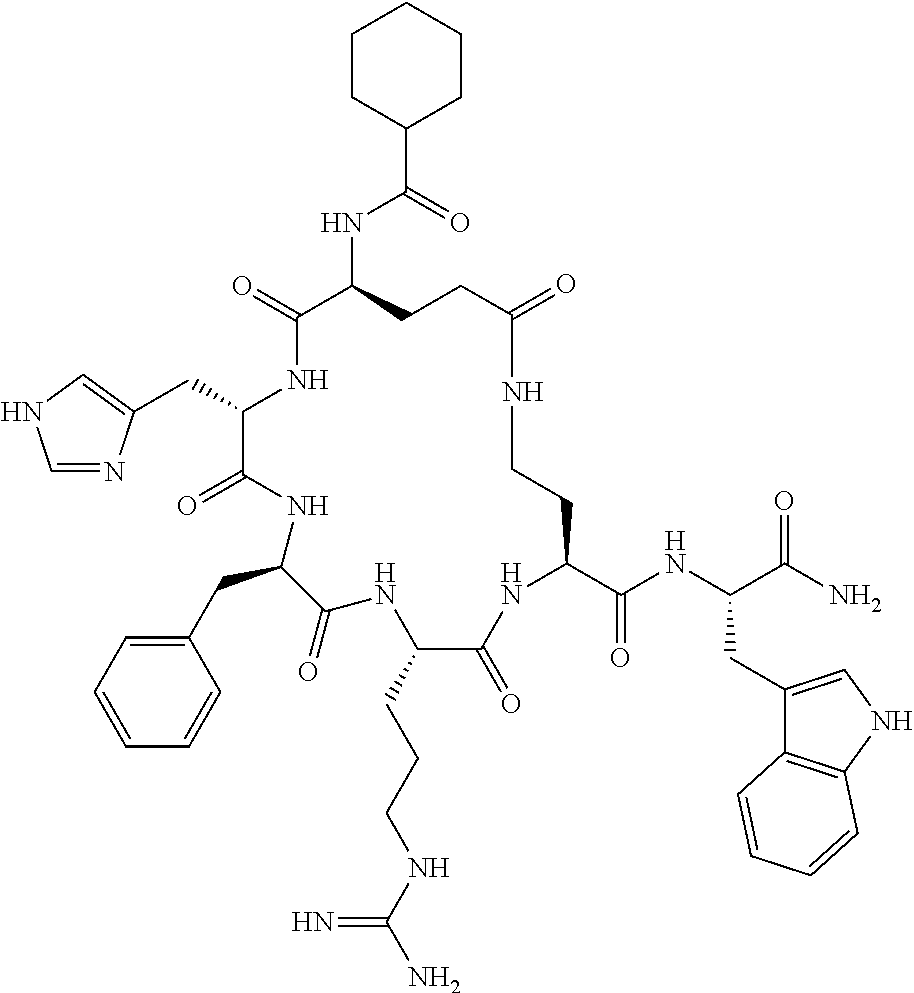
C(C1NC(=O)C(NC(C2CCCCC2)=O)CCC(=O)NCCC(C(NC(C(N)=O)CC2=CNC3=C2C=CC=C3)=O)NC(=O)C(CCCNC(N)=N)NC(=O)C(CC2=CC=CC=C2)NC1=O)C1=CNC=N1
